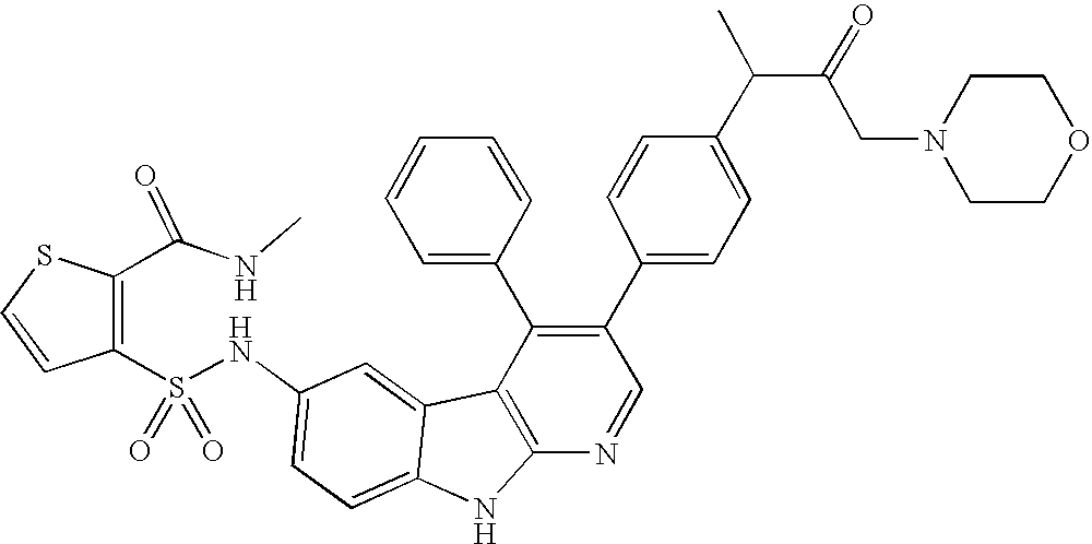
N(C1=CC=C2C(=C1)C1=C(N2)N=CC(C2=CC=C(C(C(CN3CCOCC3)=O)C)C=C2)=C1C1=CC=CC=C1)S(C1=C(C(NC)=O)SC=C1)(=O)=O
